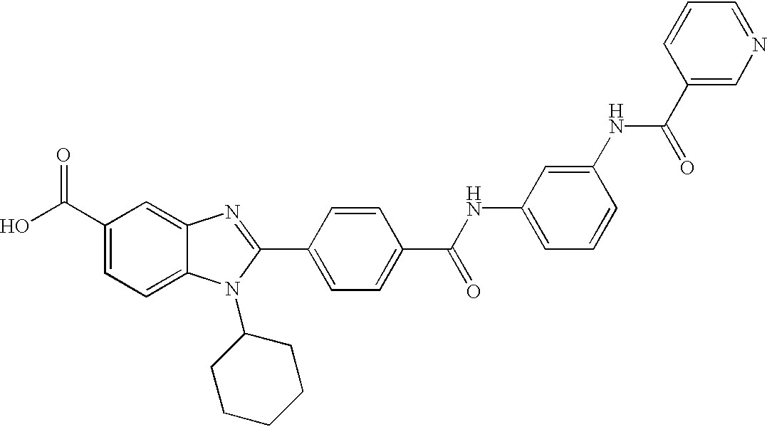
OC(C1=CC=C2C(=C1)N=C(C1=CC=C(C(NC3=CC=CC(NC(C4=CN=CC=C4)=O)=C3)=O)C=C1)N2C1CCCCC1)=O
